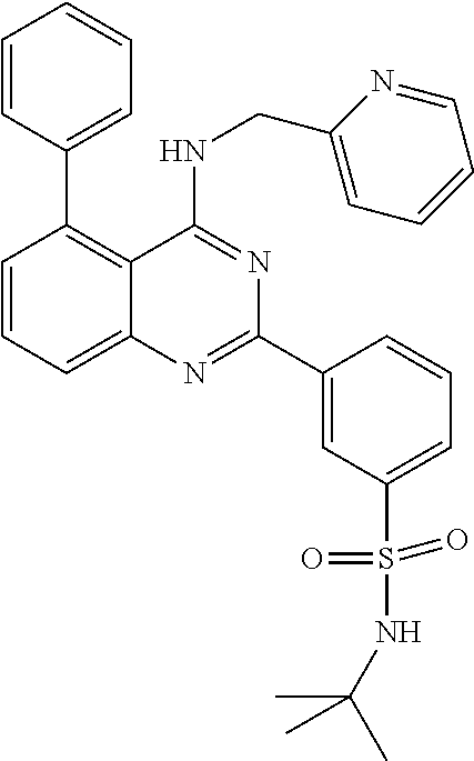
C1=CC(C2=C3C(=CC=C2)N=C(C2=CC(S(NC(C)(C)C)(=O)=O)=CC=C2)N=C3NCC2=CC=CC=N2)=CC=C1
